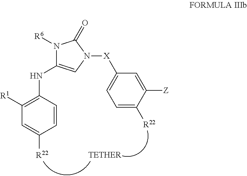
C1([R1])=C(NC2=CN([X]C3=CC=C([R22])C([Z])=C3)C(=O)N2[R6])C=CC([R22])=C1
